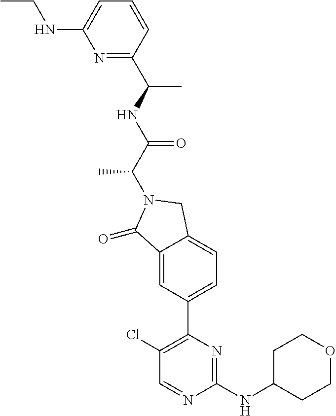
C1(=O)C2=CC(C3=C(Cl)C=NC(NC4CCOCC4)=N3)=CC=C2CN1C(C(=O)NC(C1=NC(NCC)=CC=C1)C)C
